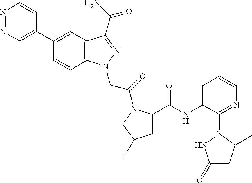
N1=NC=C(C2=CC3=C(C=C2)N(CC(=O)N2C(C(=O)NC4=CC=CN=C4N4C(C)CC(=O)N4)CC(F)C2)N=C3C(N)=O)C=C1
